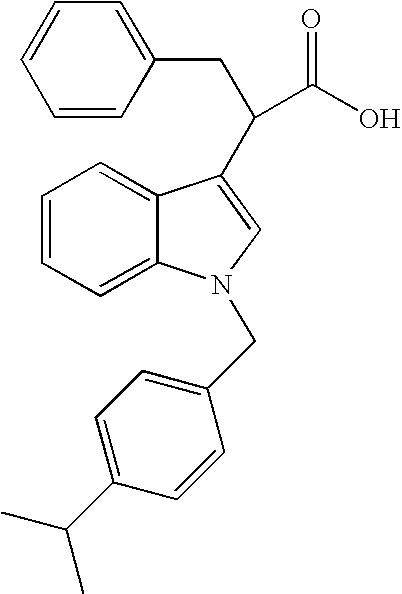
C1=CC=C2C(=C1)N(CC1=CC=C(C(C)C)C=C1)C=C2C(C(O)=O)CC1=CC=CC=C1
